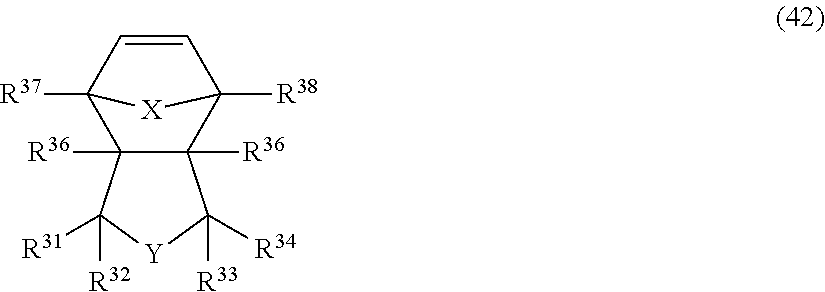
C12([R36])C([R36])(C3([R37])C=CC1([R38])[X]3)C([R31])([R32])[Y]C2([R34])[R33]
